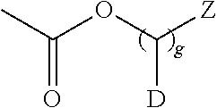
C(OC([D])[Z])(C)=O
